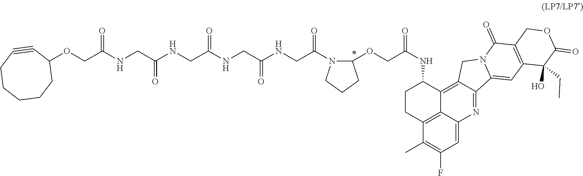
C1(OCC(NC2CCC3=C4C2=C2C(=NC4=CC(F)=C3C)C3=CC4=C(C(=O)N3C2)COC(=O)C4(O)CC)=O)N(C(CNC(CNC(CNC(CNC(COC2C#CCCCCC2)=O)=O)=O)=O)=O)CCC1
